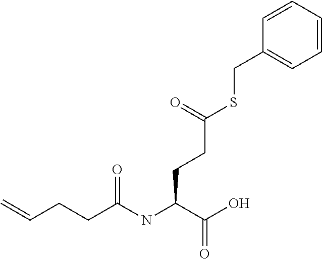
C=CCCC(NC(C(O)=O)CCC(SCC1=CC=CC=C1)=O)=O
